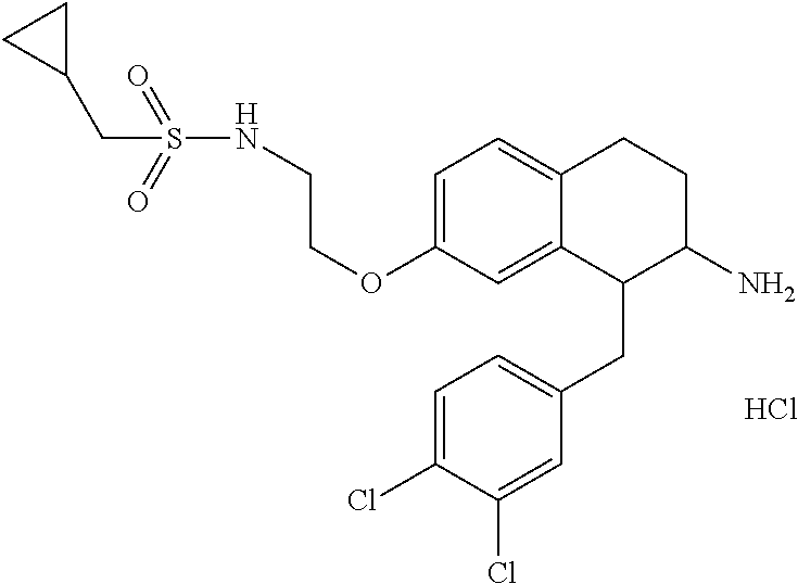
C1=C(OCCNS(=O)(=O)CC2CC2)C=C2C(=C1)CCC(N)C2CC1=CC=C(Cl)C(Cl)=C1.Cl
